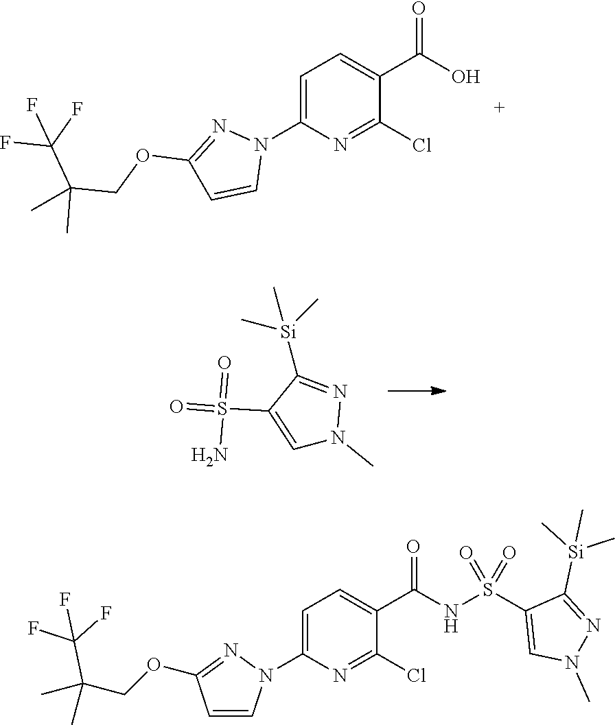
C1=C(S(=O)(=O)N)C([Si](C)(C)C)=NN1C.C1=C(N2N=C(OCC(C)(C)C(F)(F)F)C=C2)N=C(Cl)C(C(O)=O)=C1.C1=C(N2C=CC(OCC(C)(C)C(F)(F)F)=N2)N=C(Cl)C(C(NS(C2=CN(C)N=C2[Si](C)(C)C)(=O)=O)=O)=C1
